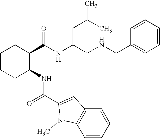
C1CCC(NC(C2=CC3=C(N2C)C=CC=C3)=O)C(C(NC(CNCC2=CC=CC=C2)CC(C)C)=O)C1
